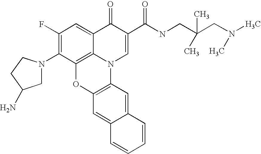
C1(F)=C(N2CC(N)CC2)C2=C3C(=C1)C(=O)C(C(=O)NCC(CN(C)C)(C)C)=CN3C1=C(O2)C=C2C(=C1)C=CC=C2
